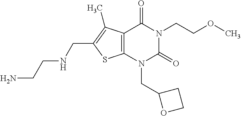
C12=C(N(CC3OCC3)C(=O)N(CCOC)C1=O)SC(CNCCN)=C2C
